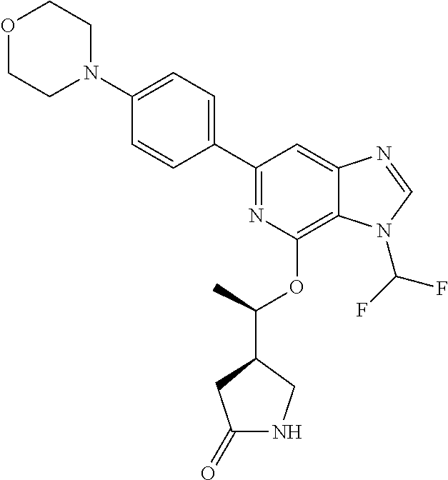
C1(C2=NC(OC(C)C3CNC(=O)C3)=C3C(=C2)N=CN3C(F)F)=CC=C(N2CCOCC2)C=C1
